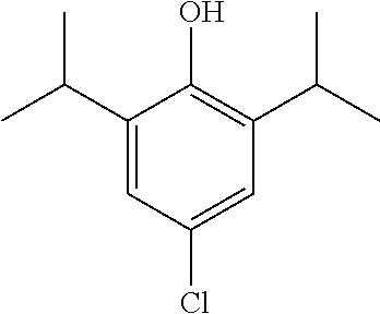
C1(C(C)C)=CC(Cl)=CC(C(C)C)=C1O
